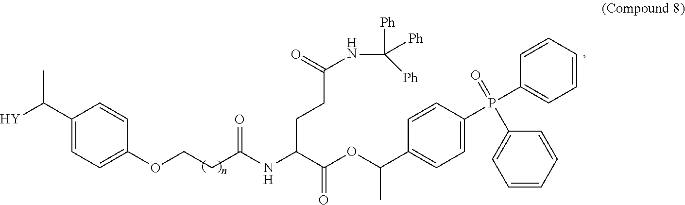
C1(C([Y])C)=CC=C(OCCC(=O)NC(C(OC(C2=CC=C(P(C3=CC=CC=C3)(=O)C3=CC=CC=C3)C=C2)C)=O)CCC(NC([Ph])([Ph])[Ph])=O)C=C1
